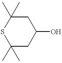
S1C(C)(C)CC(O)CC1(C)C
